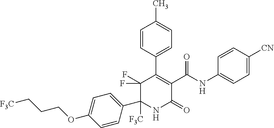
C1(C2([F3C])NC(=O)C(C(=O)NC3=CC=C([CN])C=C3)=C(C3=CC=C(C)C=C3)C2(F)F)=CC=C(OCCC[F3C])C=C1
